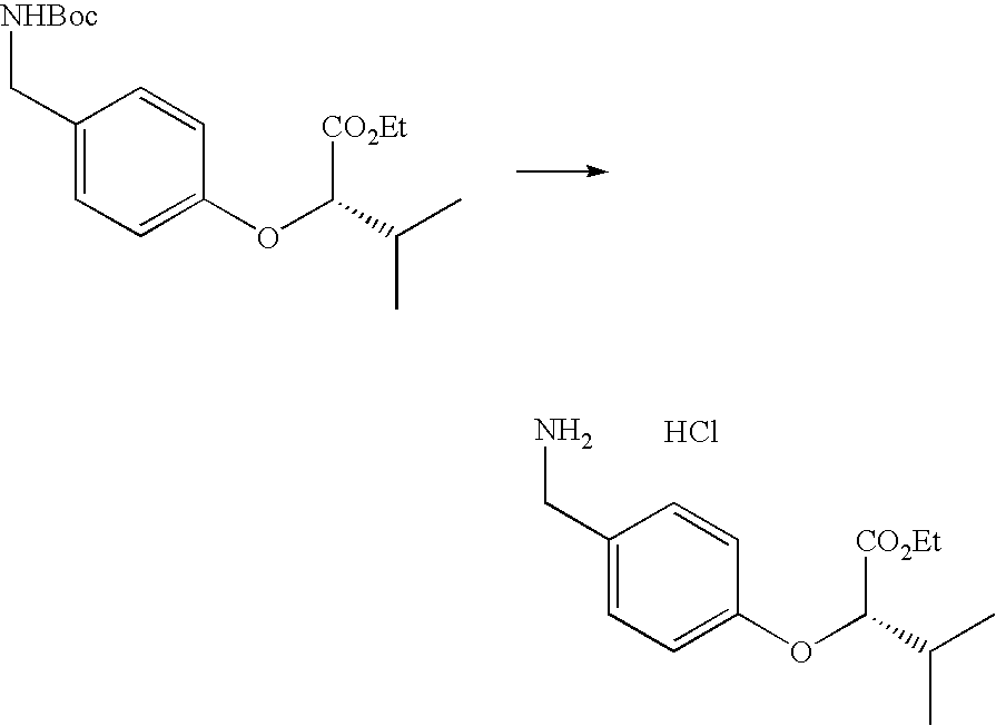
C1=C(C[NHBoc])C=CC(OC(C(C)C)[CO2Et])=C1.C1(CN)=CC=C(OC(C(C)C)[CO2Et])C=C1.Cl
